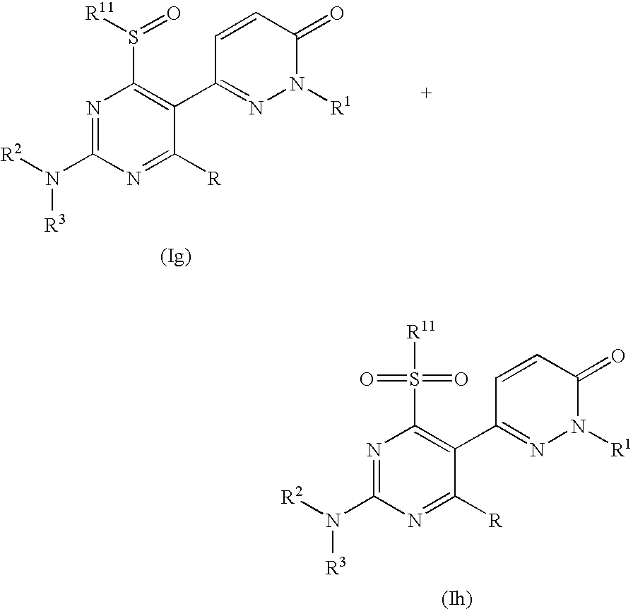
N1=C(N([R3])[R2])N=C([R])C(C2=NN([R1])C(=O)C=C2)=C1S(=O)(=O)[R11].N1=C(N([R3])[R2])N=C([R])C(C2=NN([R1])C(=O)C=C2)=C1S(=O)[R11]
